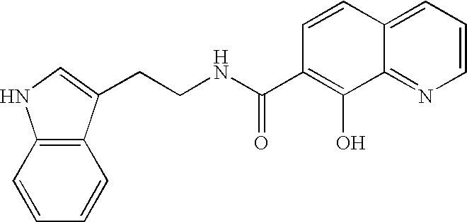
C1=CC2=CC=CN=C2C(O)=C1C(NCCC1=CNC2=C1C=CC=C2)=O
